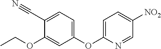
C1(OCC)=CC(OC2=CC=C([NO2])C=N2)=CC=C1C#N
